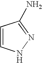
C1=CNN=C1N
